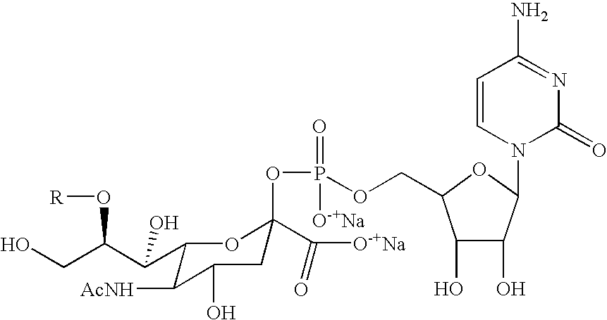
C1(C(C(CO)O[R])O)C([AcNH])C(O)CC(OP(OCC2C(O)C(O)C(N3C(=O)N=C(N)C=C3)O2)(=O)[O-+Na])(C([O-+Na])=O)O1
